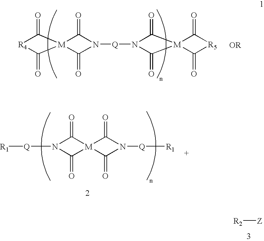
[R4]1C(=O)[M]2(C(=O)N([Q]N3C(=O)[M]4(C(=O)[R5]C4=O)C3=O)C2=O)C1=O.N1([Q][R1])C(=O)[M]2(C(=O)N([Q][R1])C2=O)C1=O.[Z][R2]
